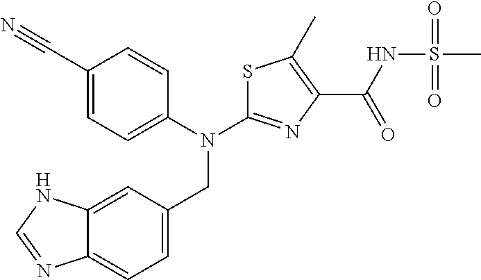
S1C(N(C2=CC=C(C#N)C=C2)CC2=CC=C3C(=C2)NC=N3)=NC(C(NS(C)(=O)=O)=O)=C1C
